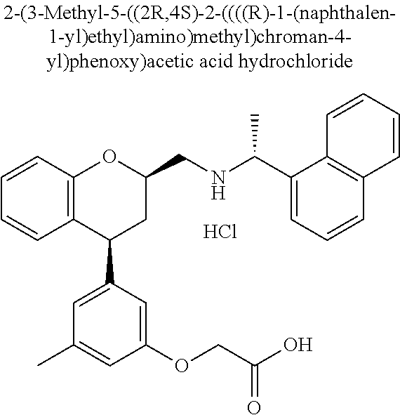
C12=C(C(C3=CC(C)=CC(OCC(O)=O)=C3)CC(CNC(C)C3=CC=CC4=C3C=CC=C4)O1)C=CC=C2.Cl
